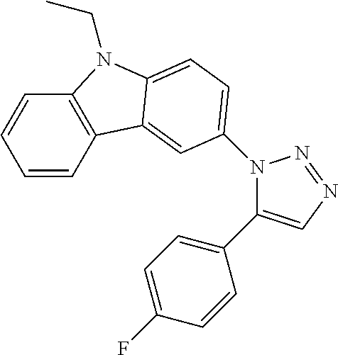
C1=CC2=C(C=C1)N(CC)C1=CC=C(N3C(C4=CC=C(F)C=C4)=CN=N3)C=C21
